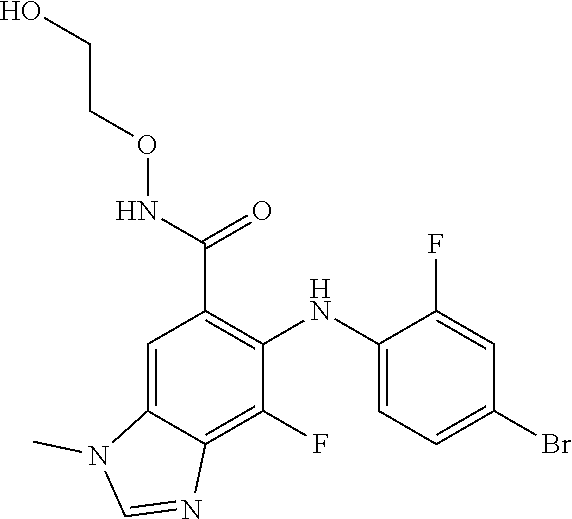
C1(NC2=CC=C(Br)C=C2F)=C(C(NOCCO)=O)C=C2C(=C1F)N=CN2C
